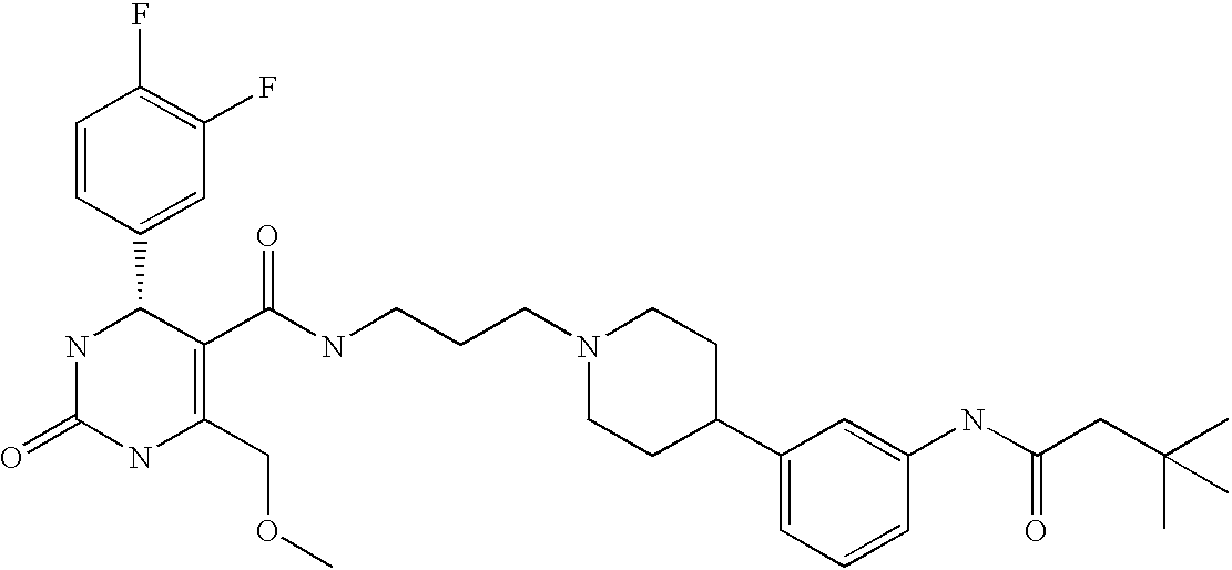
C1(F)=C(F)C=C(C2NC(=O)NC(COC)=C2C(=O)NCCCN2CCC(C3=CC=CC(NC(CC(C)(C)C)=O)=C3)CC2)C=C1
